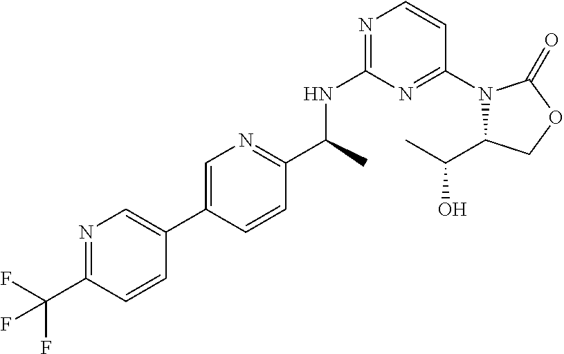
C1(C(C)NC2=NC=CC(N3C(C(O)C)COC3=O)=N2)=NC=C(C2=CN=C(C(F)(F)F)C=C2)C=C1
